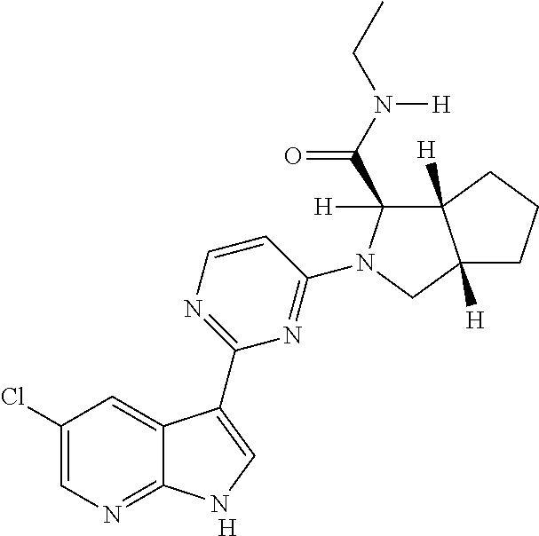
[H].C1(Cl)=CN=C2C(=C1)C(C1=NC=CC(N3C(C(N(CC)[H])=O)([H])C4([H])C([H])(C3)CCC4)=N1)=CN2
